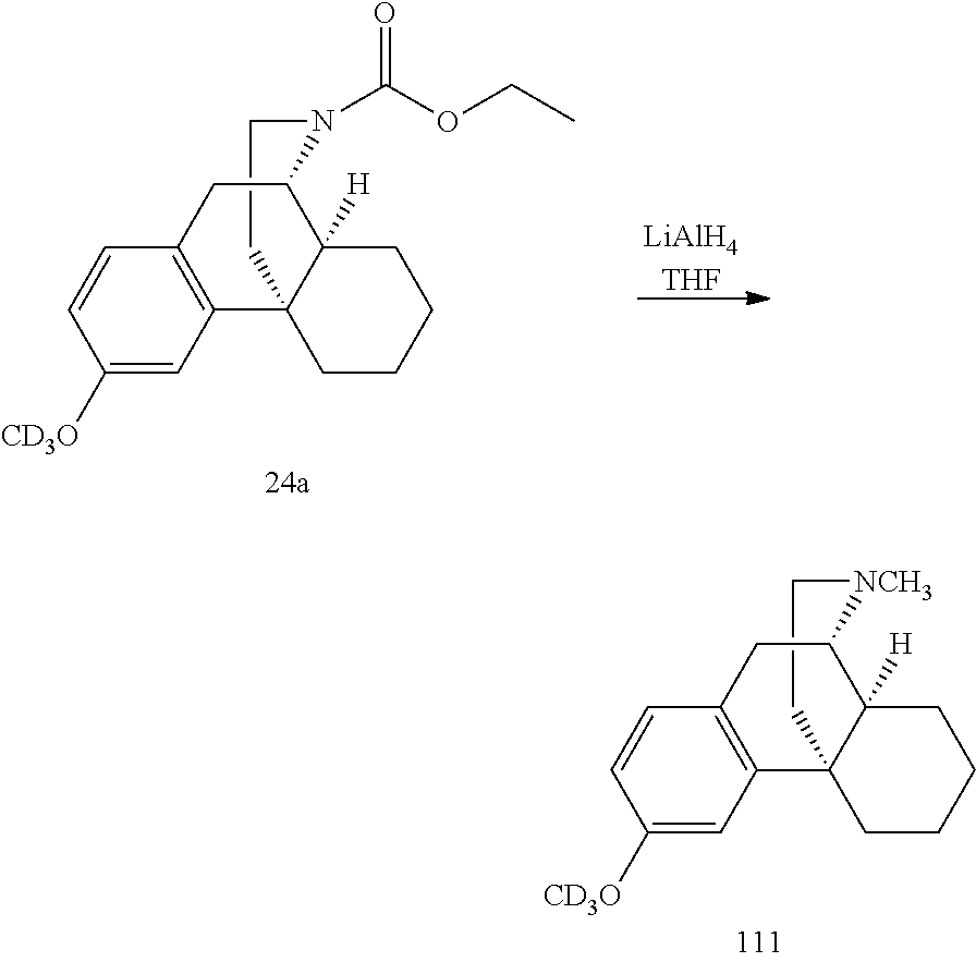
C1C[NCH3]C2C3([H])C1(C1=C(C=CC([CD3O])=C1)C2)CCCC3.[LiAlH4THF].C1CN(C(OCC)=O)C2C3([H])C1(C1=C(C=CC([CD3O])=C1)C2)CCCC3
